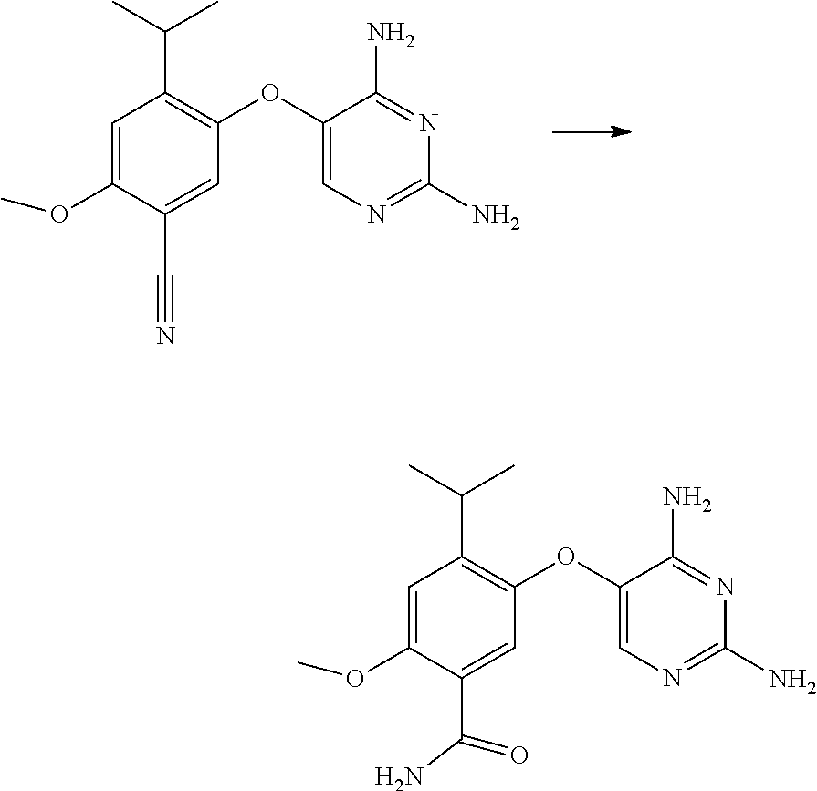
N1=C(N)C(OC2=C(C(C)C)C=C(OC)C(C#N)=C2)=CN=C1N.N1=C(N)C(OC2=C(C(C)C)C=C(OC)C(C(=O)N)=C2)=CN=C1N
